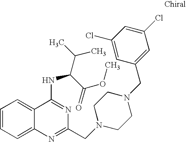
C1=CC=C2C(=C1)C(NC(C(C)C)C(=O)OC)=NC(CN1CCN(CC3=CC(Cl)=CC(Cl)=C3)CC1)=N2
